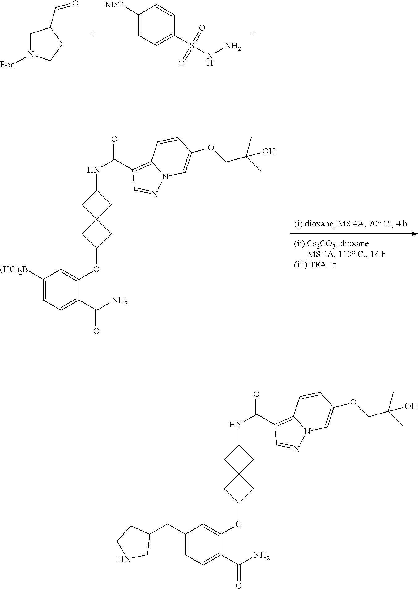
C1(C(N)=O)=CC=C(CC2CCNC2)C=C1OC1CC2(C1)CC(NC(C1=C3N(N=C1)C=C(OCC(C)(C)O)C=C3)=O)C2.C1N([Boc])CCC1C=O.C1([MeO])=CC=C(S(NN)(=O)=O)C=C1.C1(C(N)=O)=CC=C([(HO)2B])C=C1OC1CC2(C1)CC(NC(C1=C3N(N=C1)C=C(OCC(C)(C)O)C=C3)=O)C2
